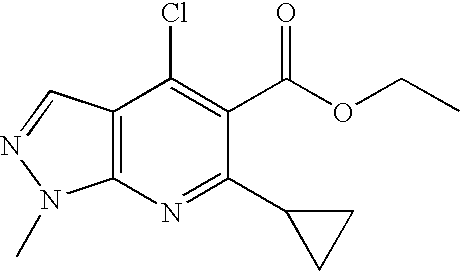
C12=C(N=C(C3CC3)C(C(OCC)=O)=C1Cl)N(C)N=C2
